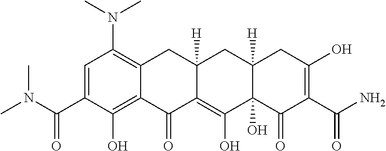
C1=C(C(N(C)C)=O)C(O)=C2C(=C1N(C)C)CC1([H])C(=C(O)C3(O)C([H])(C1)CC(O)=C(C(=O)N)C3=O)C2=O
